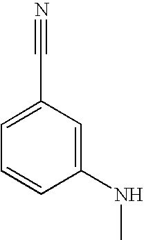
C1=C(C#N)C=C(NC)C=C1
